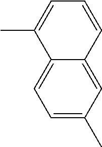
C1=C2C(=CC=C1C)C(C)=CC=C2
